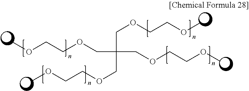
COCCOCC(COCCOC)(COCCOC)COCCOC
